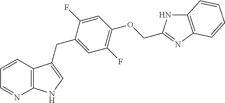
C1=CC2=C(N=C1)NC=C2CC1=CC(F)=C(OCC2=NC3=C(N2)C=CC=C3)C=C1F
